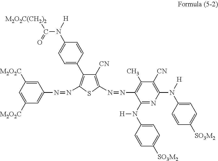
N(C1=C(C2=CC=C(N([H])C([M2O2C(CH2)2])=O)C=C2)C([CN])=C(N=NC2=C(C)C([CN])=C(N([H])C3=CC=C([SO3M2])C=C3)N=C2N([H])C2=CC=C([SO3M2])C=C2)S1)=NC1=CC([M2O2C])=CC([M2O2C])=C1
